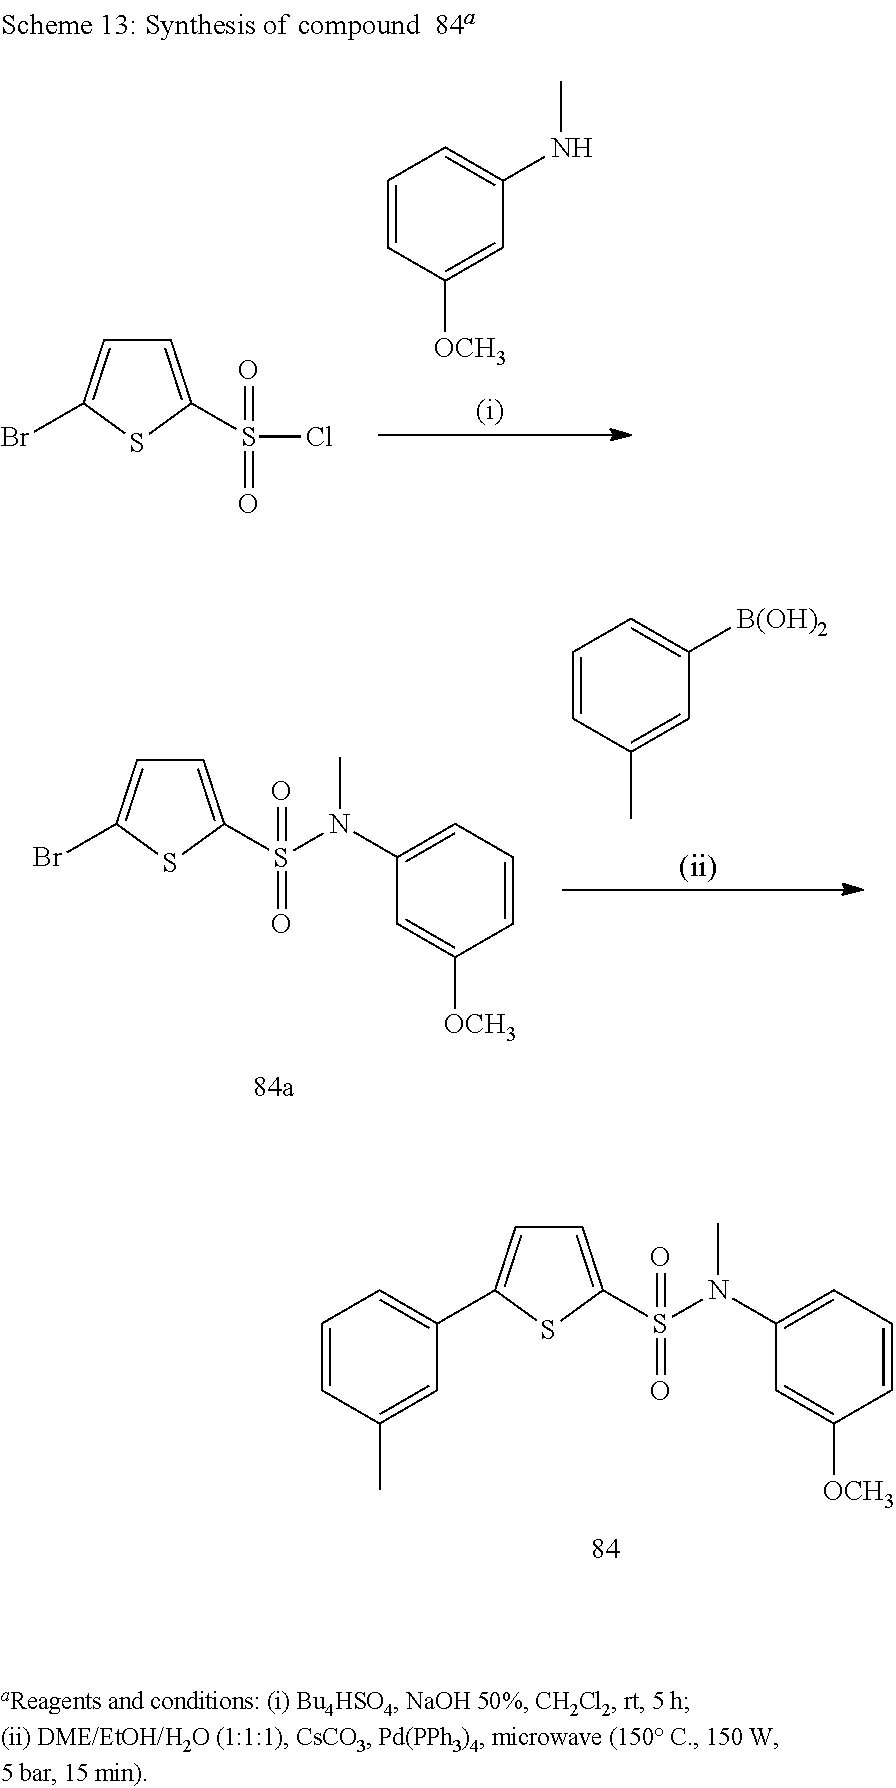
C1=CC([OCH3])=CC(NC)=C1.C1=C(S(=O)(Cl)=O)SC(Br)=C1.C1(C2=CC=C(S(N(C3=CC=CC([OCH3])=C3)C)(=O)=O)S2)=CC=CC(C)=C1.C1=CC(C)=CC([B(OH)2])=C1.C1=C(S(N(C2=CC=CC([OCH3])=C2)C)(=O)=O)SC(Br)=C1
